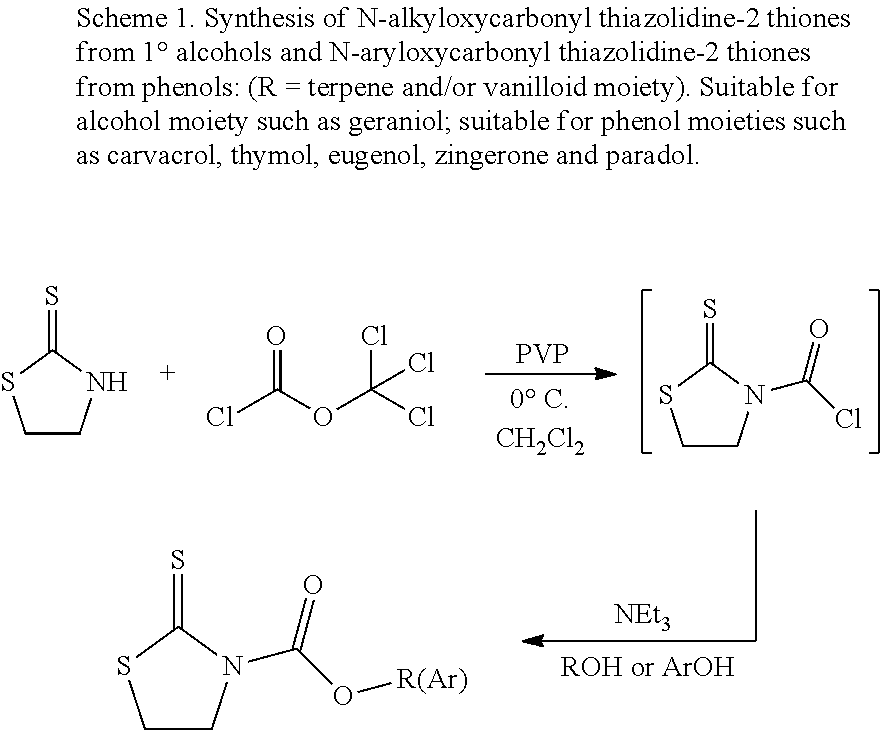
[NEt3].C1CN(C(O[R(Ar)])=O)C(=S)S1.C1CNC(=S)S1.ClC(OC(Cl)(Cl)Cl)=O.[PVP].C1CN(C(Cl)=O)C(=S)S1
